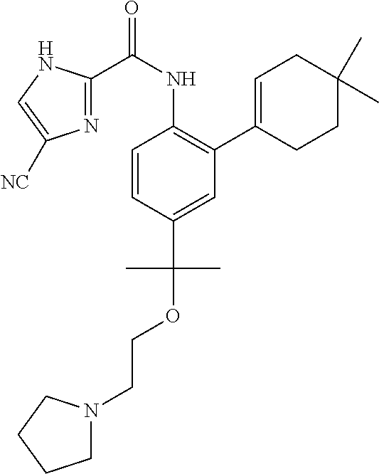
C1=CC(C(OCCN2CCCC2)(C)C)=CC(C2=CCC(C)(C)CC2)=C1NC(C1=NC([NC])=CN1)=O
